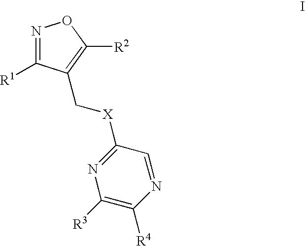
N1=C([R1])C(C[X]C2=NC([R3])=C([R4])N=C2)=C([R2])O1
